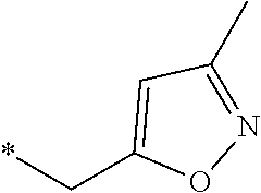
C1=C(C*)ON=C1C
